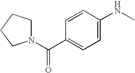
C1(C(N2CCCC2)=O)=CC=C(NC)C=C1
